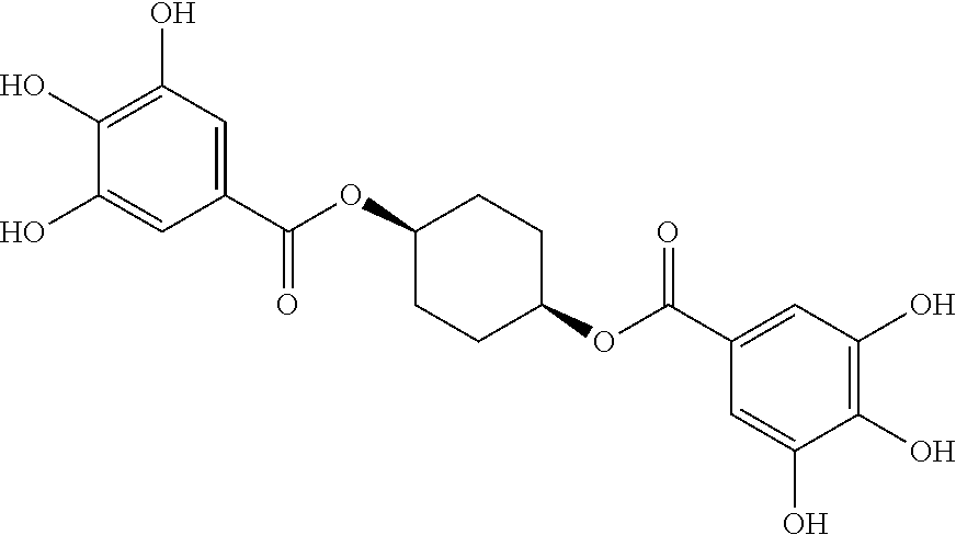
C1(C(OC2CCC(OC(C3=CC(O)=C(O)C(O)=C3)=O)CC2)=O)=CC(O)=C(O)C(O)=C1
